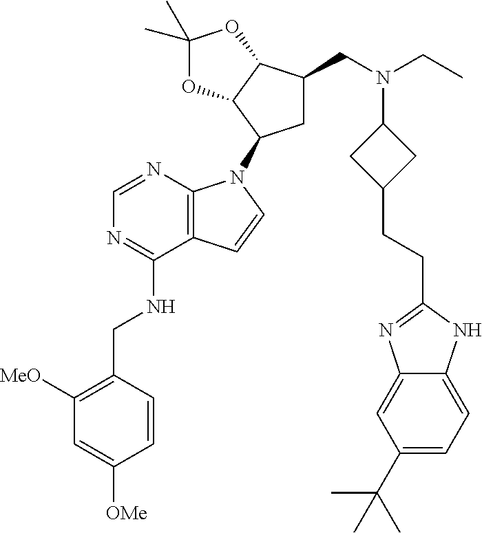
C1([MeO])=C(CNC2=NC=NC3=C2C=CN3C2CC(CN(CC)C3CC(CCC4=NC5=CC(C(C)(C)C)=CC=C5N4)C3)C3C2OC(C)(C)O3)C=CC([OMe])=C1
